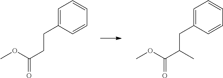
C1=C(CCC(=O)OC)C=CC=C1.C1=C(CC(C(=O)OC)C)C=CC=C1
